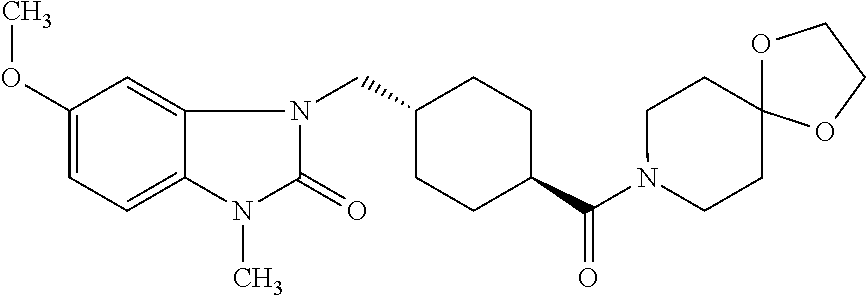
C(C1CCC(C(N2CCC3(CC2)OCCO3)=O)CC1)N1C(=O)N(C)C2=CC=C(OC)C=C12
